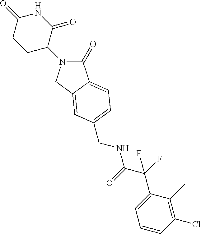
C1(=O)N(C2C(=O)NC(=O)CC2)CC2=CC(CNC(=O)C(C3=CC=CC(Cl)=C3C)(F)F)=CC=C12
